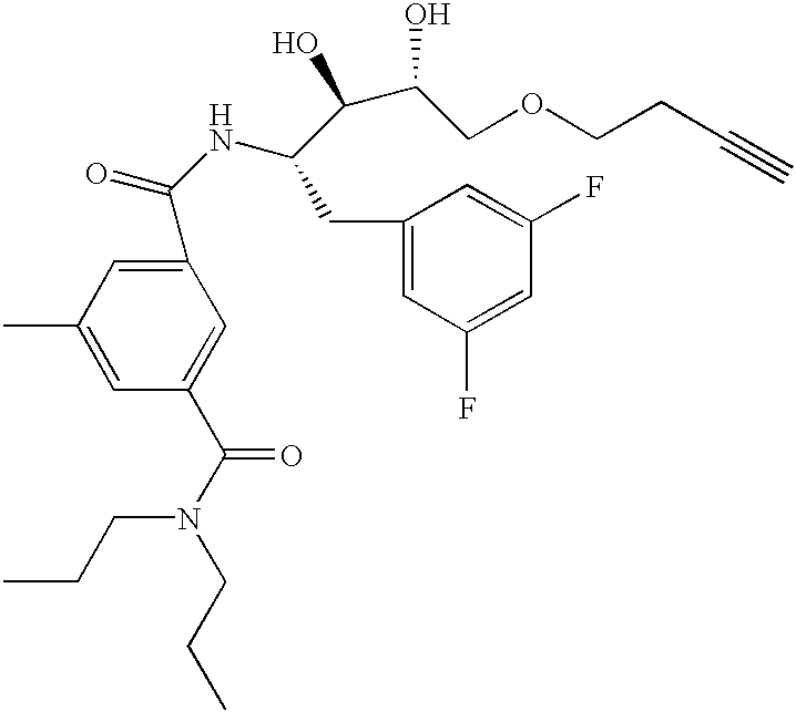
C1(C(NC(C(C(COCCC#C)O)O)CC2=CC(F)=CC(F)=C2)=O)=CC(C)=CC(C(N(CCC)CCC)=O)=C1
